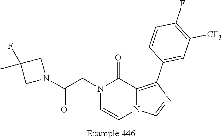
N1(CC(N2CC(C)(F)C2)=O)C=CN2C(=C(C3=CC([CF3])=C(F)C=C3)N=C2)C1=O
